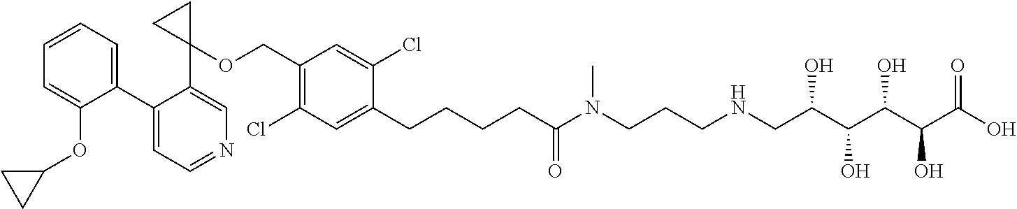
C1(C2=CC=CC=C2OC2CC2)=CC=NC=C1C1(OCC2=C(Cl)C=C(CCCCC(N(CCCNCC(C(C(C(C(O)=O)O)O)O)O)C)=O)C(Cl)=C2)CC1
